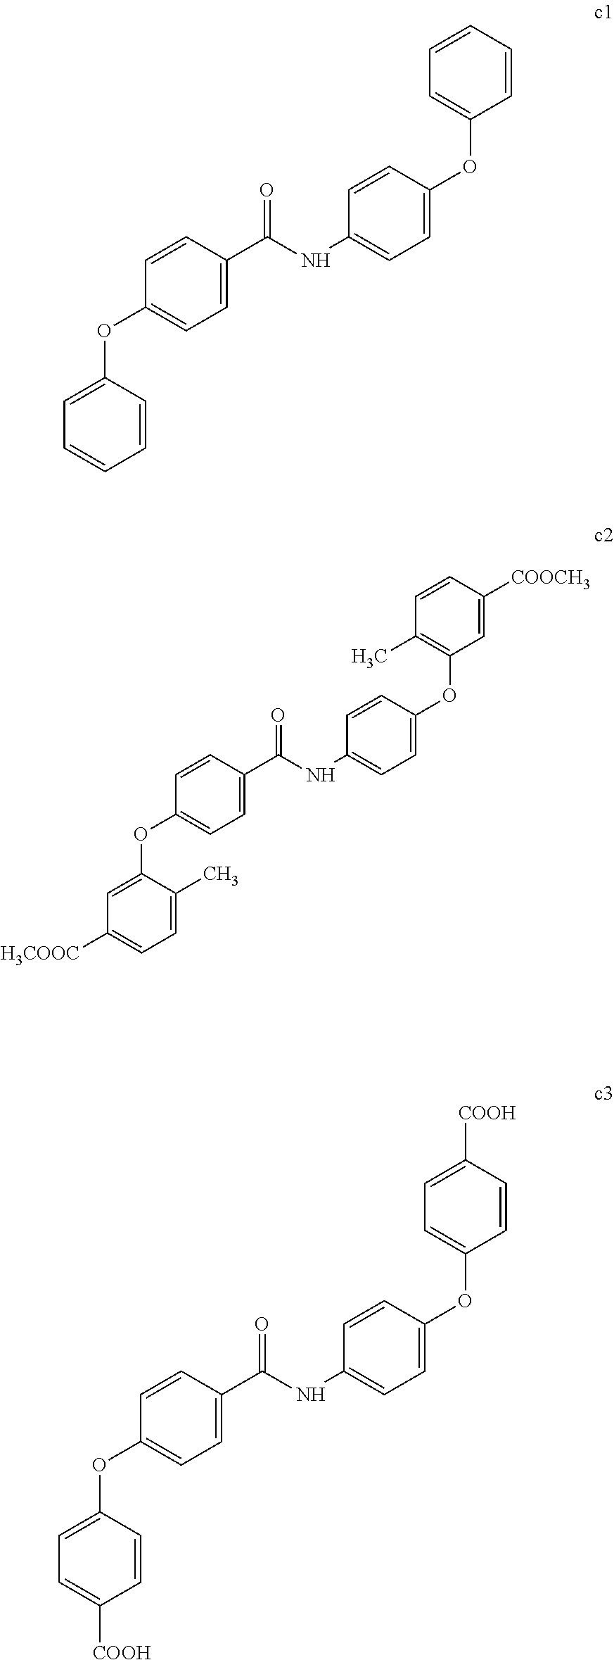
C1(OC2=CC=C(C(NC3=CC=C(OC4=CC=CC=C4)C=C3)=O)C=C2)=CC=CC=C1.C1(OC2=CC=C(C(NC3=CC=C(OC4=C(C)C=CC([COOCH3])=C4)C=C3)=O)C=C2)=CC([H3COOC])=CC=C1C.C1(OC2=CC=C(C(NC3=CC=C(OC4=CC=C([COOH])C=C4)C=C3)=O)C=C2)=CC=C([COOH])C=C1
